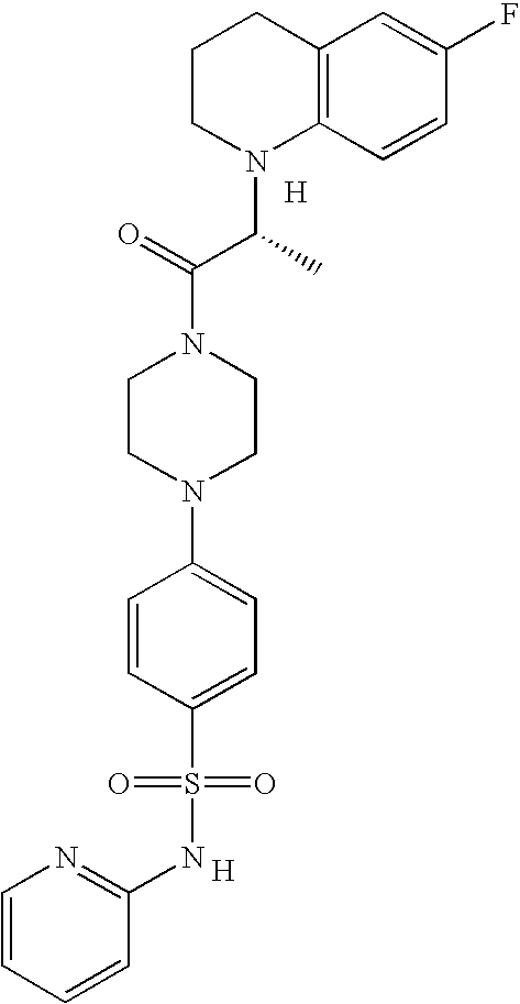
C1CN(C(C(N2CCN(C3=CC=C(S(=O)(=O)NC4=NC=CC=C4)C=C3)CC2)=O)C)C2=C(C1)C=C(F)C=C2.[H].[H]
